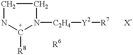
C1NC([R8])N([C2H4][Y2][R7])C1
